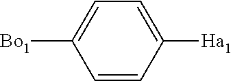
C1=CC([Ha1])=CC=C1[Bo1]
